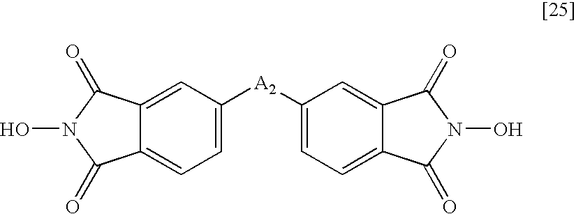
C1([A2]C2=CC=C3C(=C2)C(=O)N(O)C3=O)=CC=C2C(=C1)C(=O)N(O)C2=O
